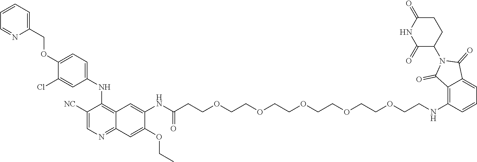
C1(NC2=C3C(=NC=C2[NC])C=C(OCC)C(NC(CCOCCOCCOCCOCCOCCNC2=C4C(=CC=C2)C(=O)N(C2C(=O)NC(=O)CC2)C4=O)=O)=C3)=CC=C(OCC2=CC=CC=N2)C(Cl)=C1
